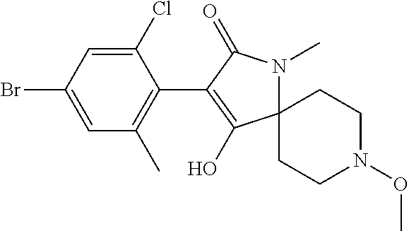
C1(Cl)=CC(Br)=CC(C)=C1C1=C(O)C2(N(C)C1=O)CCN(OC)CC2
